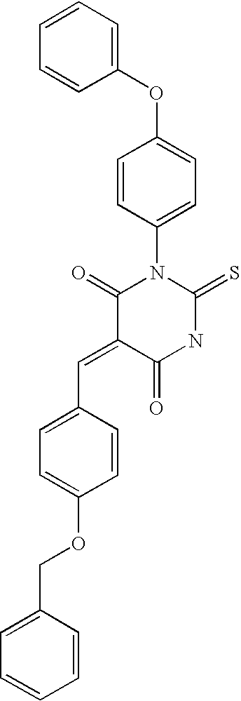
O=C1C(=CC2=CC=C(OCC3=CC=CC=C3)C=C2)C(=O)NC(=S)N1C1=CC=C(OC2=CC=CC=C2)C=C1
